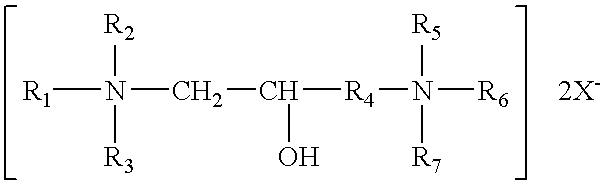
[R1]N(CC([R4]N([R6])([R7])[R5])O)([R2])[R3]
